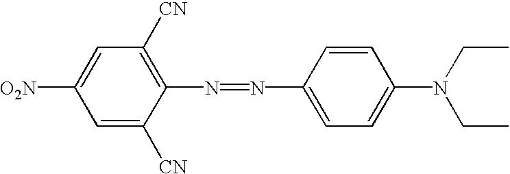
C1=C([CN])C(N=NC2=CC=C(N(CC)CC)C=C2)=C([CN])C=C1[O2N]
